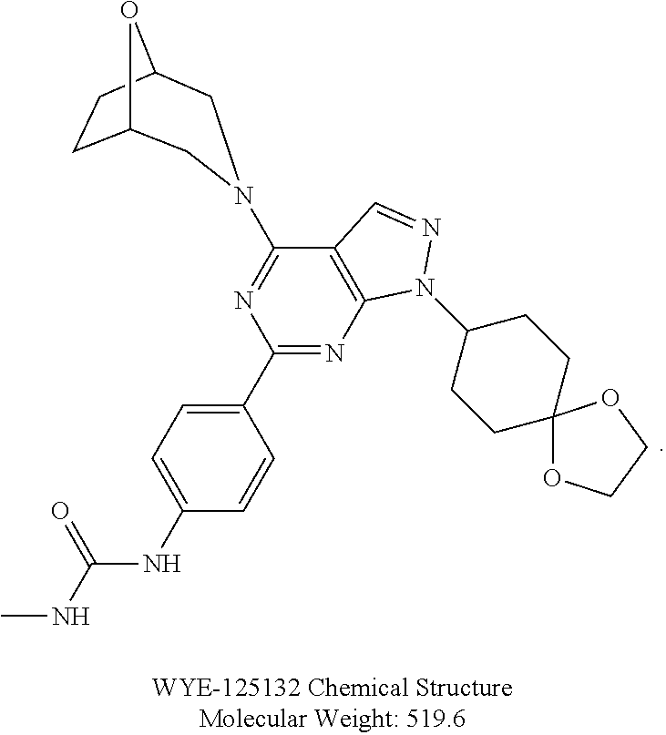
C1(C2=NC3=C(C(N4CC5CCC(O5)C4)=N2)C=NN3C2CCC3(CC2)OCCO3)=CC=C(NC(NC)=O)C=C1
